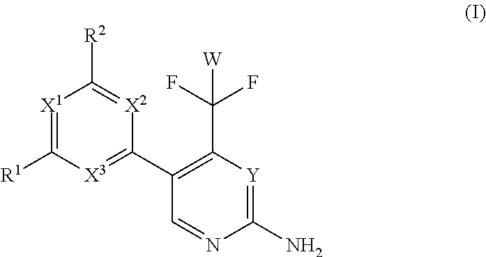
C(C1=C(C2=[X3]C([R1])=[X1]C([R2])=[X2]2)C=NC(N)=[Y]1)(F)(F)[W]
